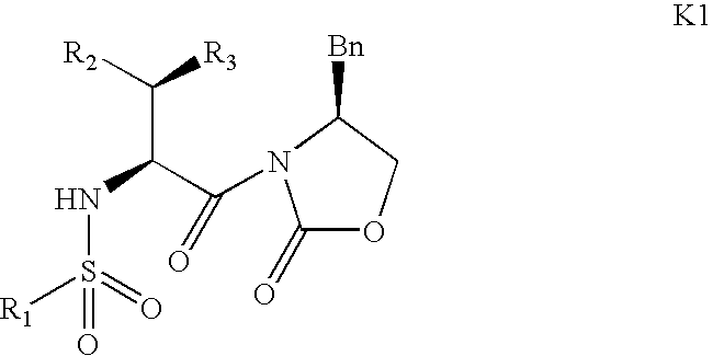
[R2]C([R3])C(C(=O)N1C(=O)OCC1[Bn])NS(=O)([R1])=O
